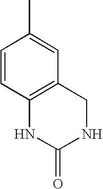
C1=CC2=C(C=C1C)CNC(=O)N2
